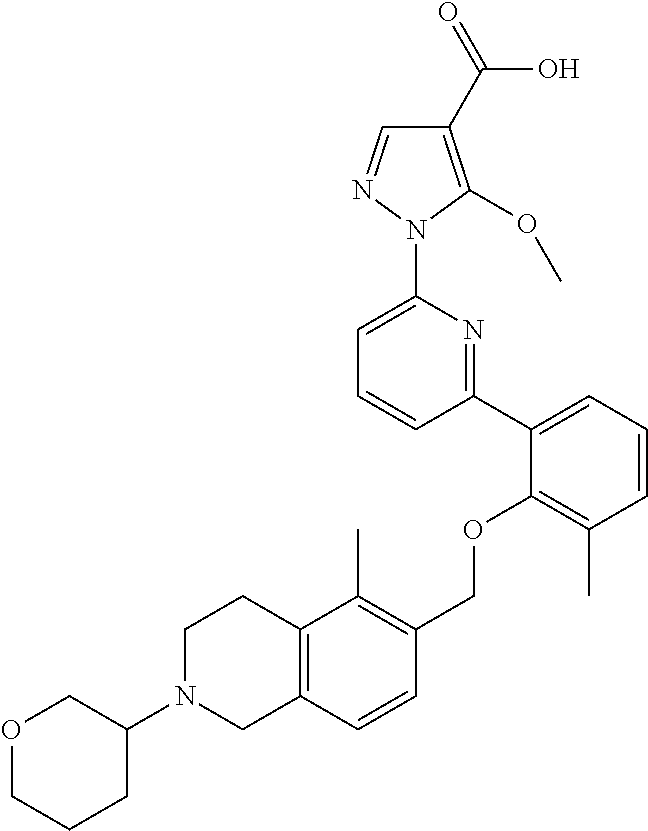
C1(C2=CC=CC(C)=C2OCC2=C(C)C3=C(C=C2)CN(C2COCCC2)CC3)=NC(N2N=CC(C(=O)O)=C2OC)=CC=C1
